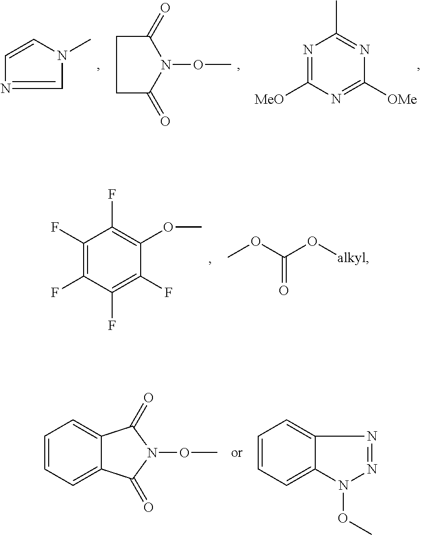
C1C(=O)N(OC)C(=O)C1.N1=C([MeO])N=C([OMe])N=C1C.C1=NC=CN1C.C1(F)=C(F)C(F)=C(F)C(OC)=C1F.COC(=O)O[alkyl].C1=CC=C2C(=C1)C(=O)N(OC)C2=O.C1=CC=C2C(=C1)N=NN2OC
